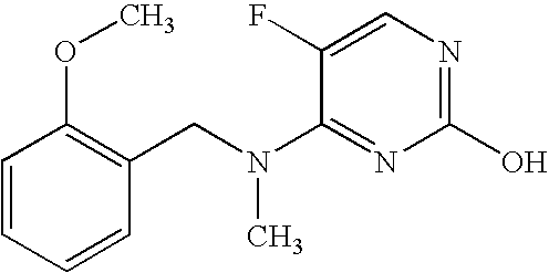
CN(C1=NC(O)=NC=C1F)CC1=C(OC)C=CC=C1
